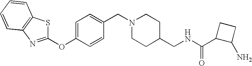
C1(OC2=CC=C(CN3CCC(CNC(C4C(N)CC4)=O)CC3)C=C2)=NC2=C(S1)C=CC=C2
